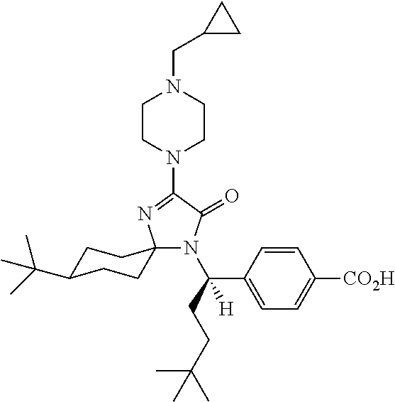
N1(C2=NC3(N(C(CCC(C)(C)C)(C4=CC=C([CO2H])C=C4)[H])C2=O)CCC(C(C)(C)C)CC3)CCN(CC2CC2)CC1
